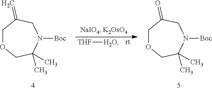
N1([Boc])CC(=C)COCC1(C)C.[THF][H2O].[rt].N1([Boc])CC(=O)COCC1(C)C
